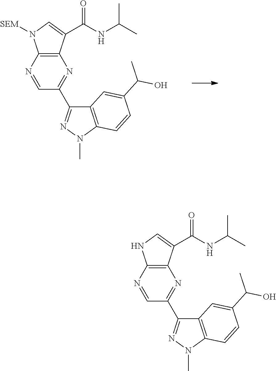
C12=C(C(C(NC(C)C)=O)=CN1[SEM])N=C(C1=NN(C)C3=C1C=C(C(O)C)C=C3)C=N2.C12=C(C(C(NC(C)C)=O)=CN1)N=C(C1=NN(C)C3=C1C=C(C(O)C)C=C3)C=N2
